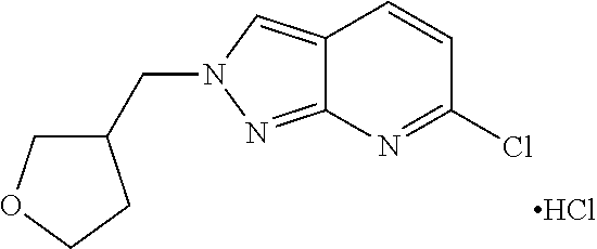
C1(Cl)=NC2=NN(CC3COCC3)C=C2C=C1.Cl
